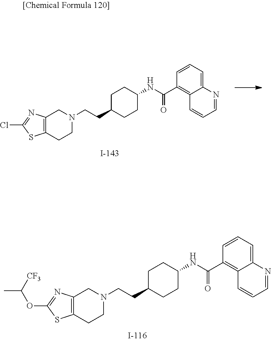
C(C)(OC1=NC2=C(S1)CCN(CCC1CCC(NC(C3=C4C(=CC=C3)N=CC=C4)=O)CC1)C2)[CF3].C1(Cl)=NC2=C(S1)CCN(CCC1CCC(NC(C3=C4C(=CC=C3)N=CC=C4)=O)CC1)C2
